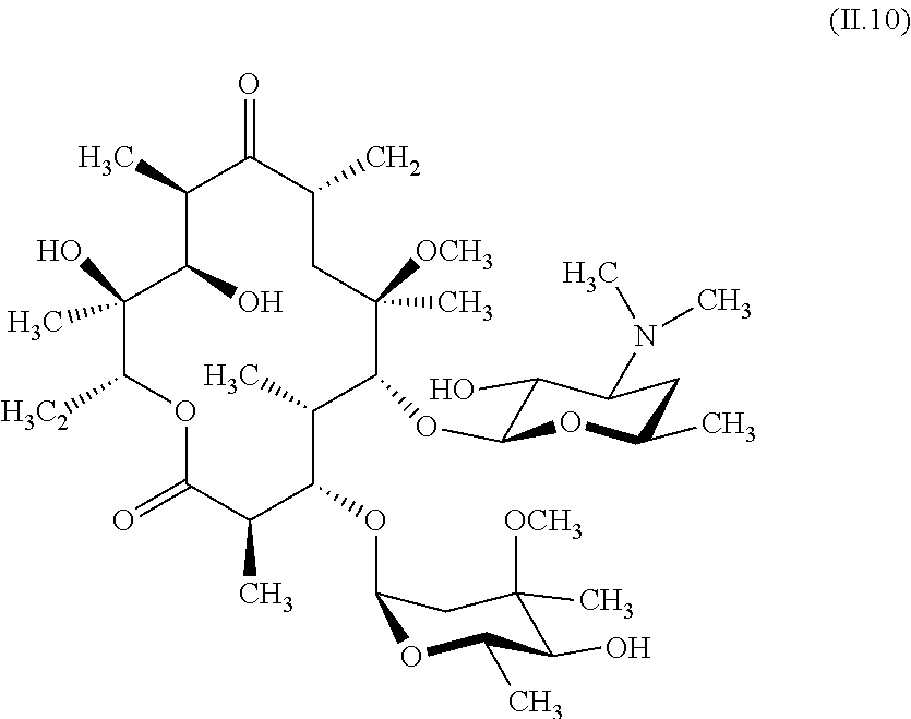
C1(C)C(O)C(C)(O)C([H3C2])OC(=O)C(C)C(OC2OC(C)C(O)C(C)([OCH3])C2)C(C)C(OC2C(O)C(N(C)C)CC(C)O2)C(C)([OCH3])CC(C)C1=O
